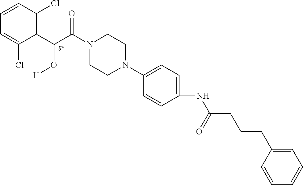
C1(C(C(N2CCN(C3=CC=C(NC(CCCC4=CC=CC=C4)=O)C=C3)CC2)=O)O[H])=C(Cl)C=CC=C1Cl
